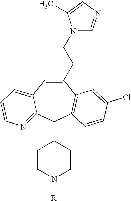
C1(CCN2C=NC=C2C)=CC2=CC=CN=C2C(C2CCN([R])CC2)C2=C1C=C(Cl)C=C2
